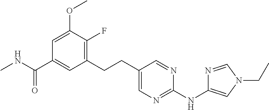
C1(CCC2=CN=C(NC3=CN(CC)C=N3)N=C2)=C(F)C(OC)=CC(C(NC)=O)=C1
